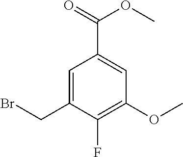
C1(OC)=C(F)C(CBr)=CC(C(OC)=O)=C1
